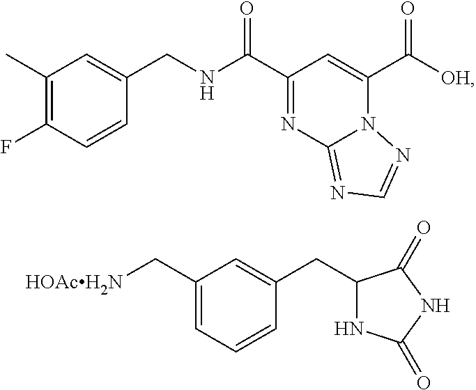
C1(C)=C(F)C=CC(CNC(C2=NC3=NC=NN3C(C([OH])=O)=C2)=O)=C1.C1(C[HOAcH2N])=CC=CC(CC2NC(=O)NC2=O)=C1
